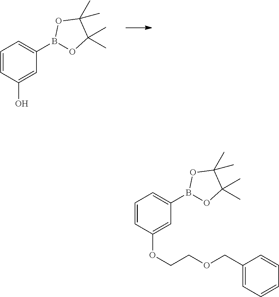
B1(C2=CC=CC(O)=C2)OC(C)(C)C(C)(C)O1.C1(B2OC(C)(C)C(C)(C)O2)=CC=CC(OCCOCC2=CC=CC=C2)=C1
